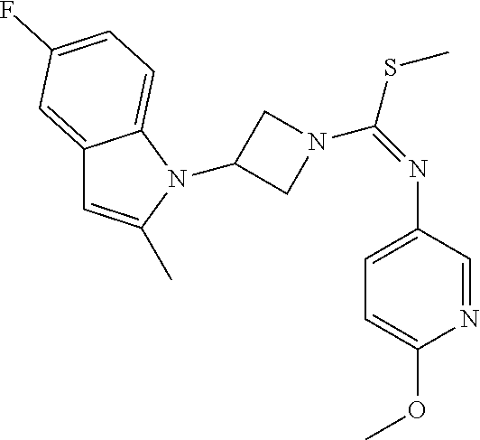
C1(N2C(C)=CC3=CC(F)=CC=C32)CN(C(=NC2=CC=C(OC)N=C2)SC)C1
